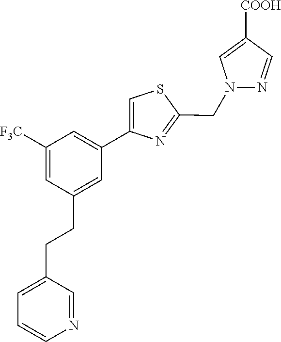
N1(CC2=NC(C3=CC([F3C])=CC(CCC4=CC=CN=C4)=C3)=CS2)N=CC([COOH])=C1
